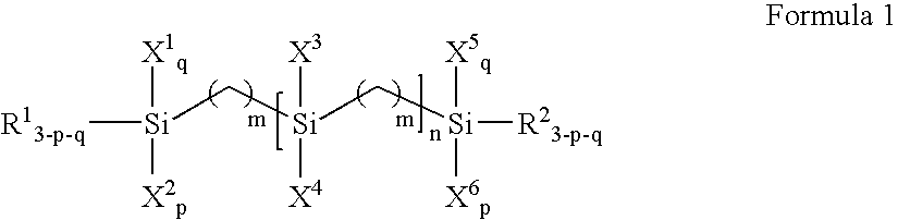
[Si](C[Si](C[Si]([R23-p-q])([X5q])[X6p])([X3])[X4])([X1q])([X2p])[R13-p-q]
